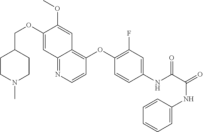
C1CN(C)CCC1COC1=CC2=NC=CC(OC3=C(F)C=C(NC(=O)C(NC4=CC=CC=C4)=O)C=C3)=C2C=C1OC
